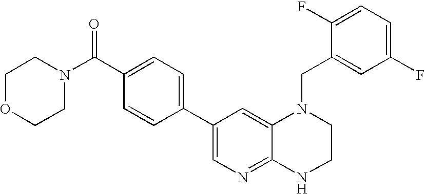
C1(C2=CN=C3C(=C2)N(CC2=CC(F)=CC=C2F)CCN3)=CC=C(C(=O)N2CCOCC2)C=C1
